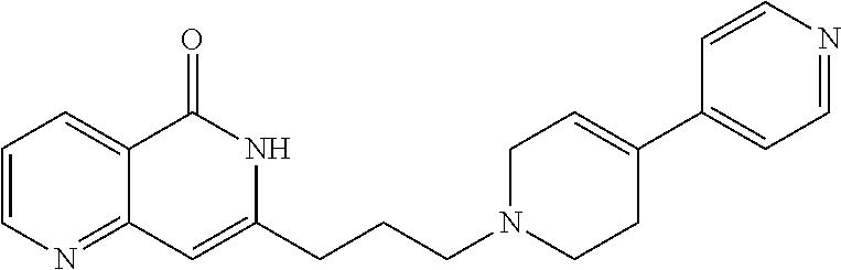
C1=CN=C2C(=C1)C(=O)NC(CCCN1CC=C(C3=CC=NC=C3)CC1)=C2
